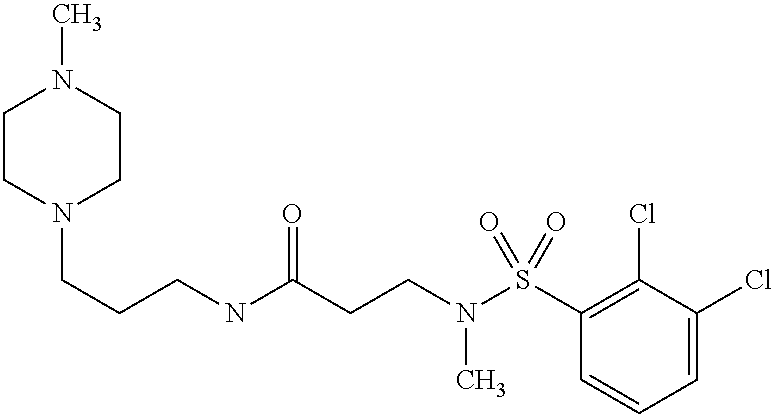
C1CN(CCCNC(CCN(S(C2=C(Cl)C(Cl)=CC=C2)(=O)=O)C)=O)CCN1C
